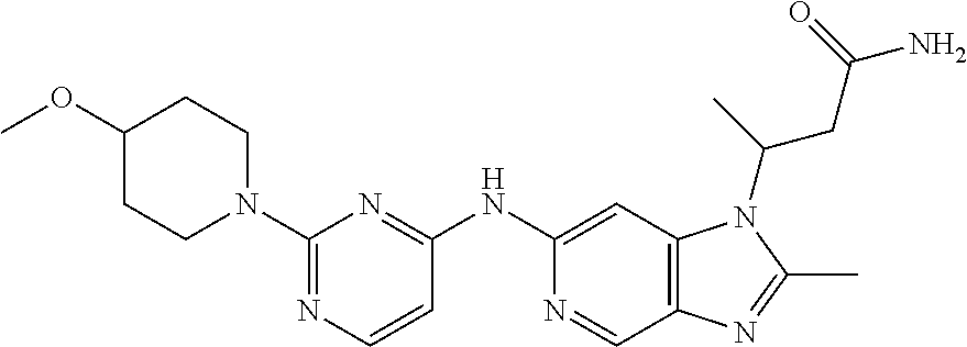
C1(NC2=NC(N3CCC(OC)CC3)=NC=C2)=CC2=C(C=N1)N=C(C)N2C(CC(=O)N)C
